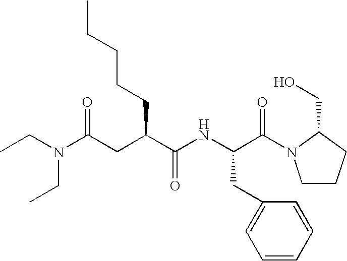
N(C(=O)CC(C(NC(C(=O)N1CCCC1CO)CC1=CC=CC=C1)=O)CCCCC)(CC)CC
